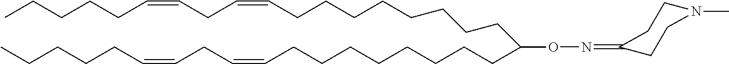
C(CCCCCCCCC=CCC=CCCCCC)(CCCCCCCCC=CCC=CCCCCC)ON=C1CCN(C)CC1
